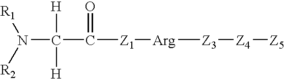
[R1]N([R2])C(C([Z1][Arg][Z3][Z4][Z5])=O)([H])[H]
